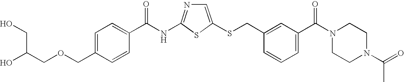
C1=C(SCC2=CC(C(N3CCN(C(=O)C)CC3)=O)=CC=C2)SC(NC(=O)C2=CC=C(COCC(O)CO)C=C2)=N1
